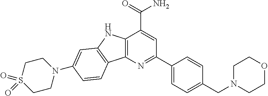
C12=C(N=C(C3=CC=C(CN4CCOCC4)C=C3)C=C1C(=O)N)C1=C(N2)C=C(N2CCS(=O)(=O)CC2)C=C1
